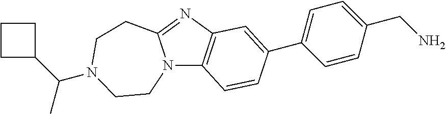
N12C3=C(N=C1CCN(C(C1CCC1)C)CC2)C=C(C1=CC=C(CN)C=C1)C=C3
